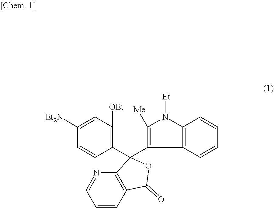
C1(C2(C3=C([Me])N([Et])C4=C3C=CC=C4)C3=C(C=CC=N3)C(=O)O2)=C([OEt])C=C([Et2N])C=C1
